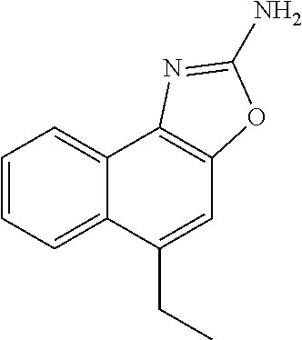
C12=CC=CC=C1C(CC)=CC1=C2N=C(N)O1
